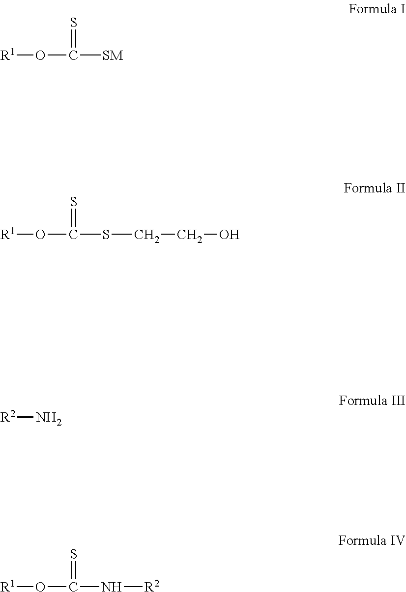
[R1]OC([SM])=S.[R1]OC(SCCO)=S.[R2]N.[R1]OC(N[R2])=S
